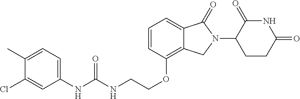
C(COC1=C2C(=CC=C1)C(=O)N(C1C(=O)NC(=O)CC1)C2)NC(NC1=CC=C(C)C(Cl)=C1)=O
